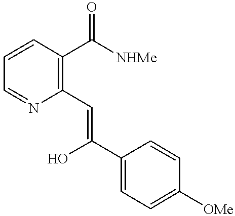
C1=CC(C([NHMe])=O)=C(C=C(C2=CC=C([OMe])C=C2)O)N=C1
